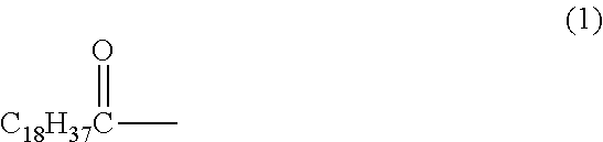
O=[C18H37C]C
